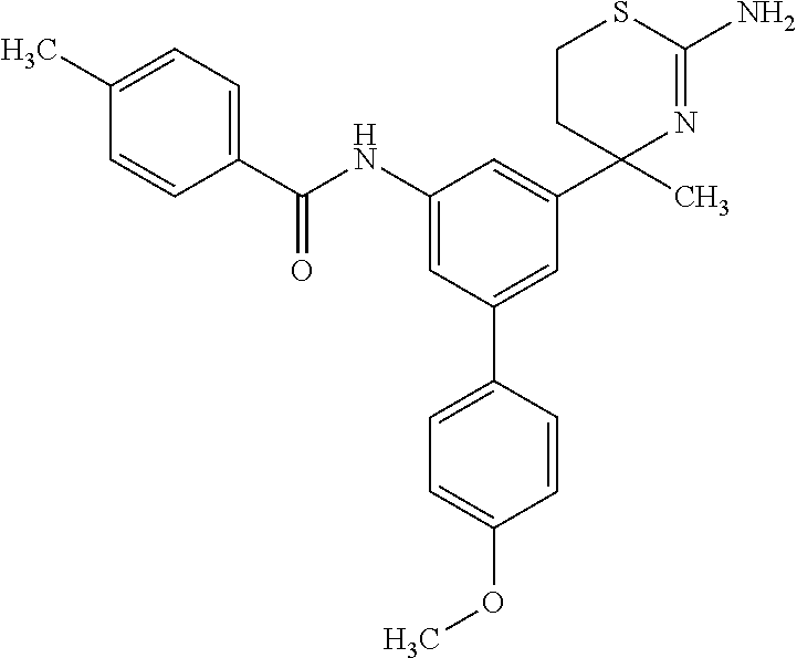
C1CC(C2=CC(NC(C3=CC=C(C)C=C3)=O)=CC(C3=CC=C(OC)C=C3)=C2)(C)N=C(N)S1
